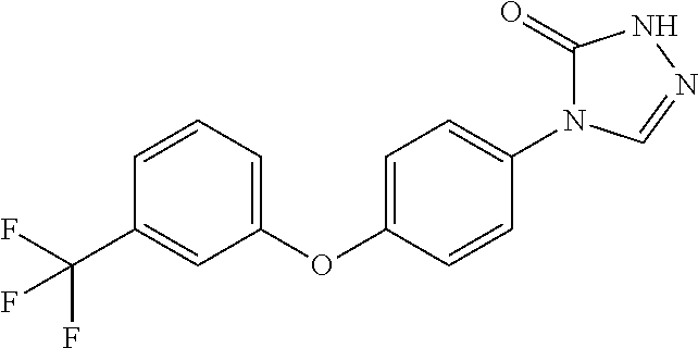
O(C1=CC=CC(C(F)(F)F)=C1)C1=CC=C(N2C(=O)NN=C2)C=C1
